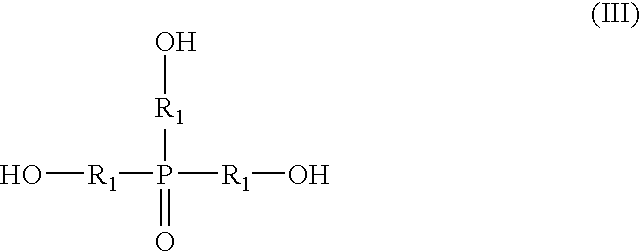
O[R1]P([R1]O)([R1]O)=O
